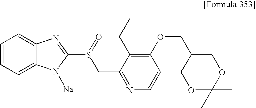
C1(COC2=C(CC)C(CS(C3=NC4=CC=CC=C4N3[Na])=O)=NC=C2)COC(C)(C)OC1
